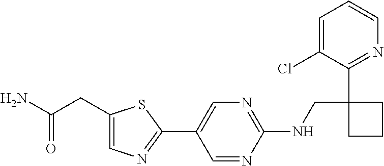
C1(NCC2(C3=NC=CC=C3Cl)CCC2)=NC=C(C2=NC=C(CC(N)=O)S2)C=N1
